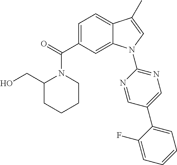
O=C(C1=CC=C2C(=C1)N(C1=NC=C(C3=CC=CC=C3F)C=N1)C=C2C)N1C(CO)CCCC1
